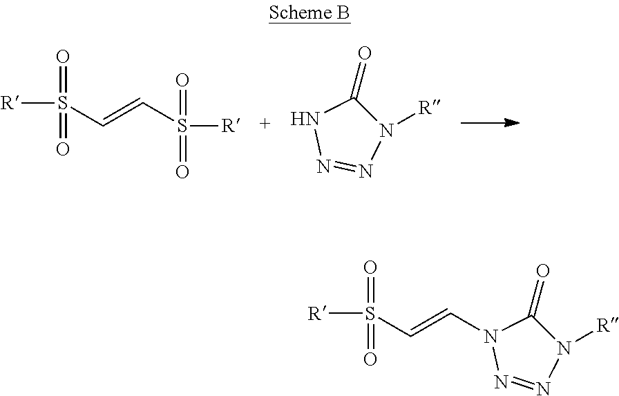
N1([R])C(=O)NN=N1.[R]S(C=CS(=O)(=O)[R])(=O)=O.[R]S(C=CN1C(=O)N([R])N=N1)(=O)=O
